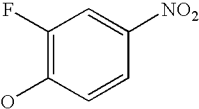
C1(F)=C(O)C=CC([NO2])=C1
